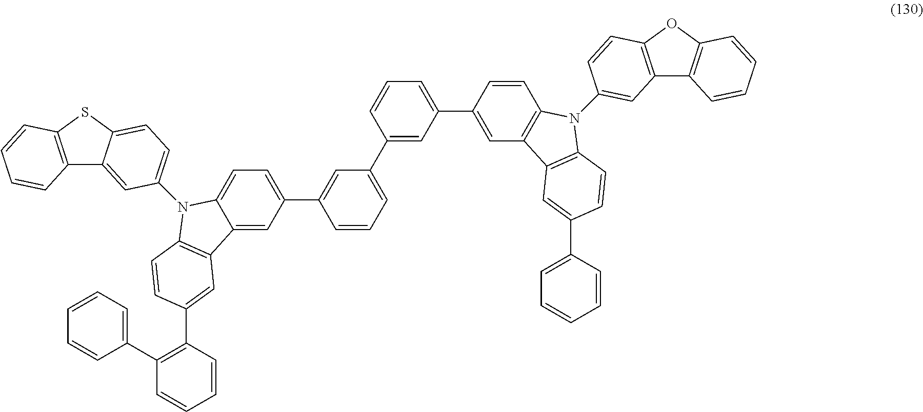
C12=CC(C3=CC(C4=CC(C5=CC6=C(C=C5)N(C5=CC7=C(OC8=C7C=CC=C8)C=C5)C5=C6C=C(C6=CC=CC=C6)C=C5)=CC=C4)=CC=C3)=CC=C1N(C1=CC=C3C(=C1)C1=C(S3)C=CC=C1)C1=C2C=C(C2=C(C3=CC=CC=C3)C=CC=C2)C=C1
